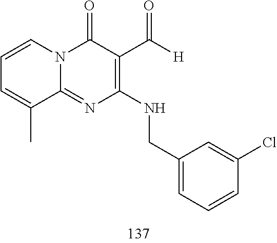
C1=CC=C(C)C2=NC(NCC3=CC=CC(Cl)=C3)=C(C([H])=O)C(=O)N12
